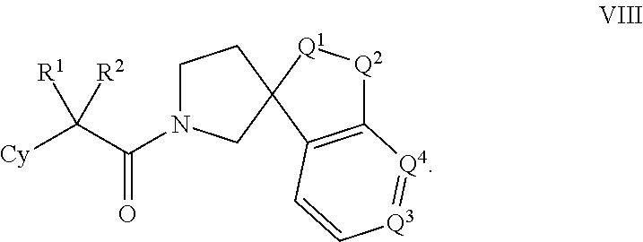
[Cy]C(C(=O)N1CCC2(C1)C1=C([Q2][Q1]2)[Q4]=[Q3]C=C1)([R1])[R2]
